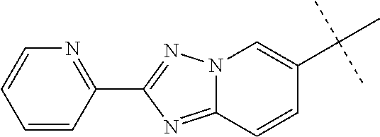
N12C(=NC(C3=NC=CC=C3)=N1)C=CC(C(C)(C)C)=C2
